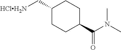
C1(C[HClH2N])CCC(C(N(C)C)=O)CC1
